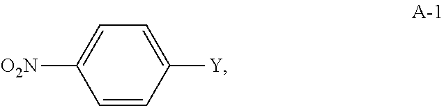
C1=CC([Y])=CC=C1[O2N]
